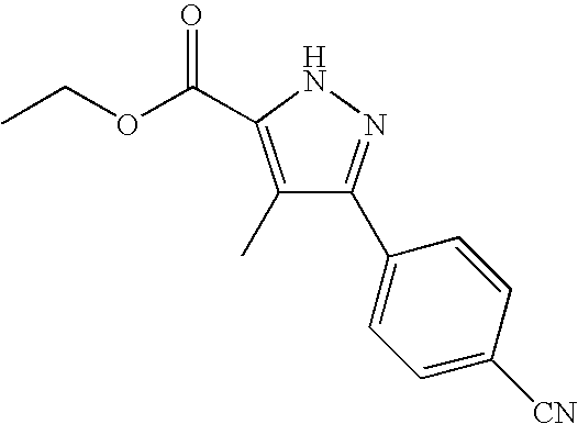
C1(C)=C(C(OCC)=O)NN=C1C1=CC=C([CN])C=C1
